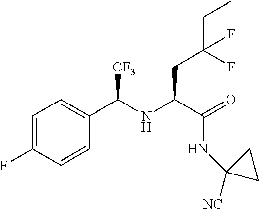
CCC(CC(C(=O)NC1([NC])CC1)NC(C1=CC=C(F)C=C1)[CF3])(F)F
